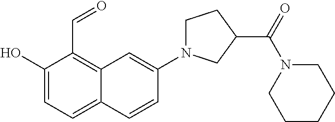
C1(O)=CC=C2C(=C1C=O)C=C(N1CCC(C(N3CCCCC3)=O)C1)C=C2
